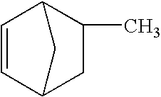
C1=CC2C(C)CC1C2
